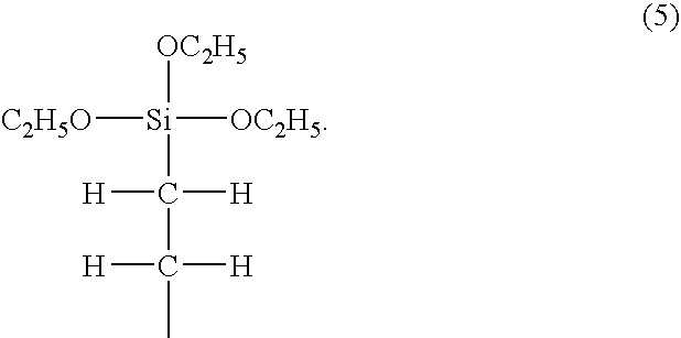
[OC2H5][Si](C(C(C)([H])[H])([H])[H])([OC2H5])[C2H5O]
